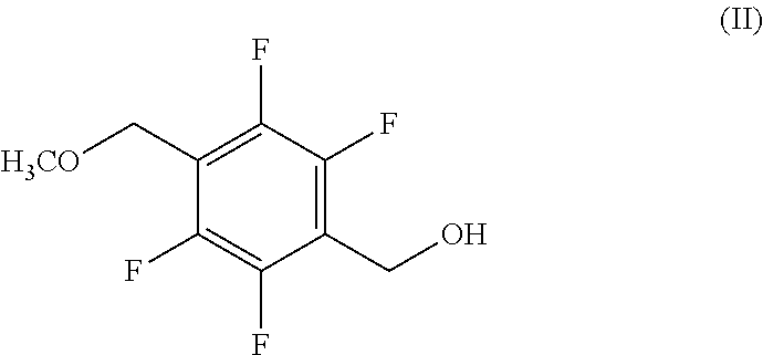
C1(CO)=C(F)C(F)=C(C[H3CO])C(F)=C1F
